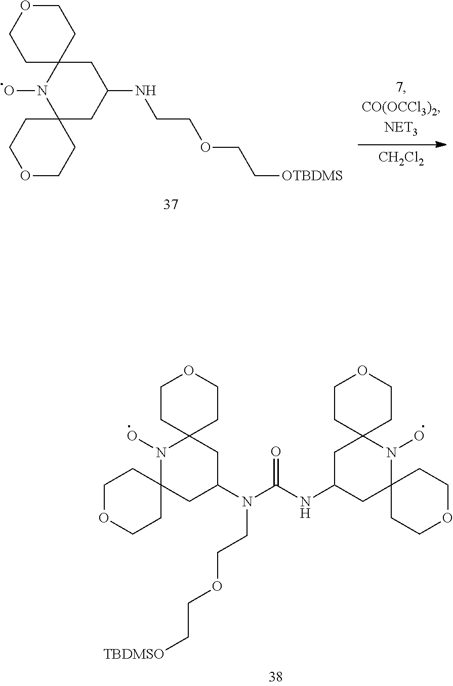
C1OCCC2(C1)N(O)C1(CC(N(C(NC3CC4(N(O)C5(CCOCC5)C3)CCOCC4)=O)CCOCC[TBDMSO])C2)CCOCC1.C1OCCC2(C1)N(O)C1(CC(NCCOCC[OTBDMS])C2)CCOCC1.[CH2Cl2]
